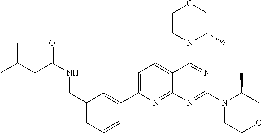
C1(CNC(CC(C)C)=O)=CC=CC(C2=CC=C3C(=N2)N=C(N2CCOCC2C)N=C3N2C(C)COCC2)=C1
